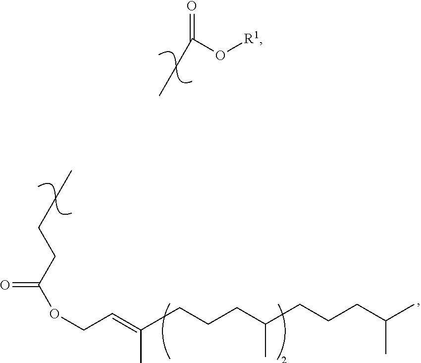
C(C=C(CCCC(C)CCCC(C)C)C)OC(=O)CCCC.O=C(O[R1])CC
